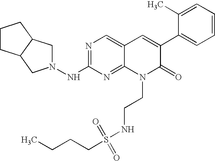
N1=C(NN2CC3C(C2)CCC3)N=C2C(=C1)C=C(C1=CC=CC=C1C)C(=O)N2CCNS(CCCC)(=O)=O
